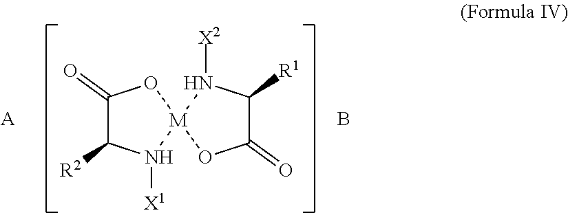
[A].B.C1(=O)C([R2])N([X1])[M]2(O1)N([X2])C([R1])C(=O)O2
